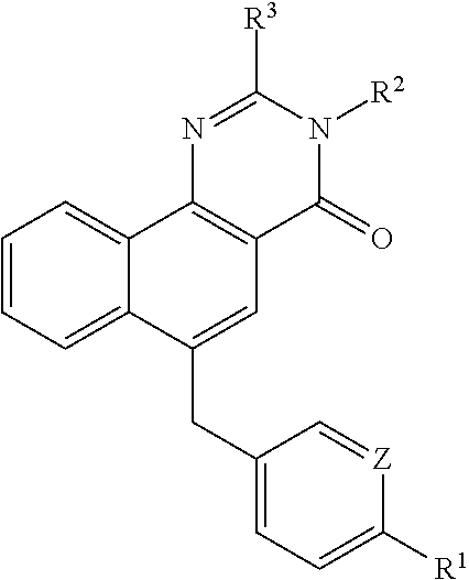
C1=CC=C2C(=C1)C1=C(C=C2CC2=CC=C([R1])[Z]=C2)C(=O)N([R2])C([R3])=N1
